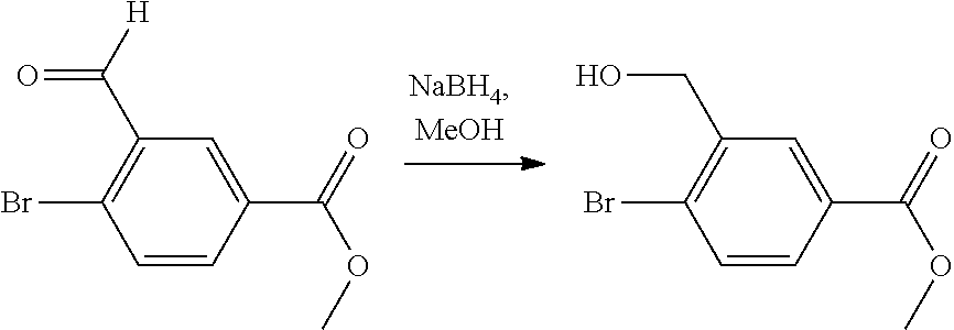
C1=CC(C(=O)OC)=CC(C([H])=O)=C1Br.C1=CC(C(=O)OC)=CC(CO)=C1Br
